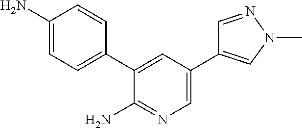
C1(N)=CC=C(C2=CC(C3=CN(C)N=C3)=CN=C2N)C=C1
